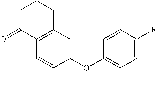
C1C(=O)C2=C(CC1)C=C(OC1=C(F)C=C(F)C=C1)C=C2
